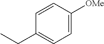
C1=C([OMe])C=CC(CC)=C1
